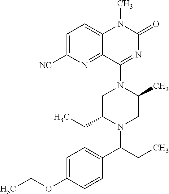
C1C(CC)N(C(CC)C2=CC=C(OCC)C=C2)CC(C)N1C1=NC(=O)N(C)C2=CC=C([NC])N=C12
